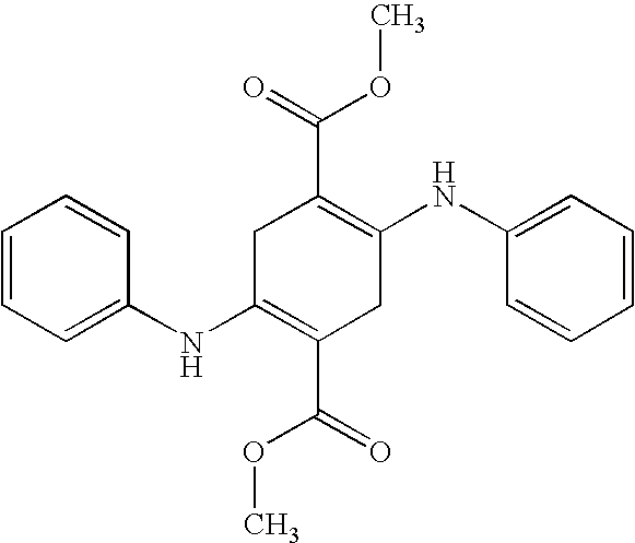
C1(NC2=CC=CC=C2)=C(C(OC)=O)CC(NC2=CC=CC=C2)=C(C(=O)OC)C1
